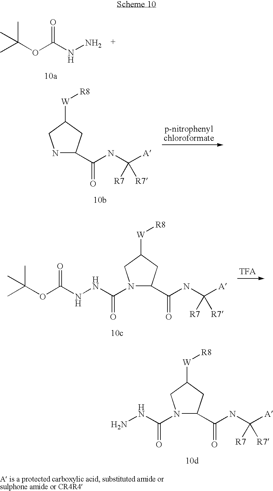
CC(OC(NN)=O)(C)C.N1C(C(NC([A])([R7])[R7])=O)CC([W][R8])C1.N1(C(NNC(OC(C)(C)C)=O)=O)C(C(NC([A])([R7])[R7])=O)CC([W][R8])C1.N1(C(NN)=O)C(C(NC([A])([R7])[R7])=O)CC([W][R8])C1
